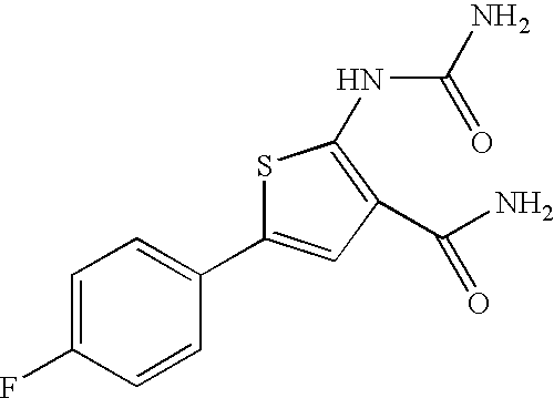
C1=C(F)C=CC(C2=CC(C(N)=O)=C(NC(N)=O)S2)=C1
